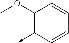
C1(OC)=C(->C)C=CC=C1
